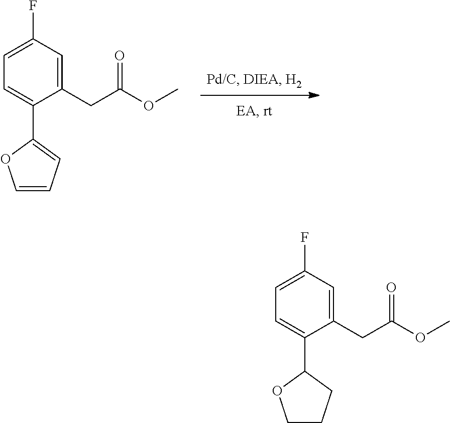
C1(CC(OC)=O)=CC(F)=CC=C1C1=CC=CO1.C1(CC(OC)=O)=CC(F)=CC=C1C1OCCC1
